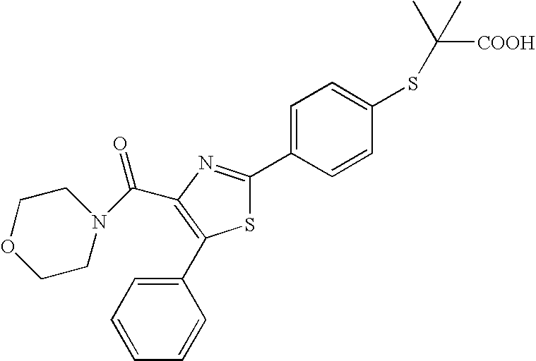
N1(C(C2=C(C3=CC=CC=C3)SC(C3=CC=C(SC([COOH])(C)C)C=C3)=N2)=O)CCOCC1
